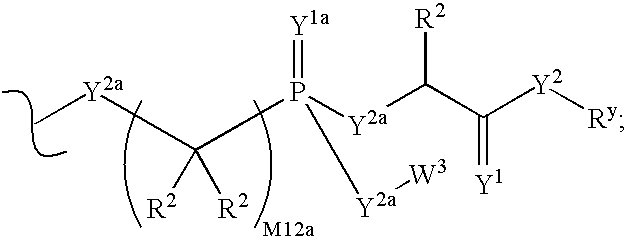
C(P(=[Y1a])([Y2a][W3])[Y2a]C(C([Y2][Ry])=[Y1])[R2])([Y2a]C)([R2])[R2]
